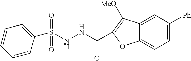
N(NC(=O)C1=C([MeO])C2=CC([Ph])=CC=C2O1)S(C1=CC=CC=C1)(=O)=O
